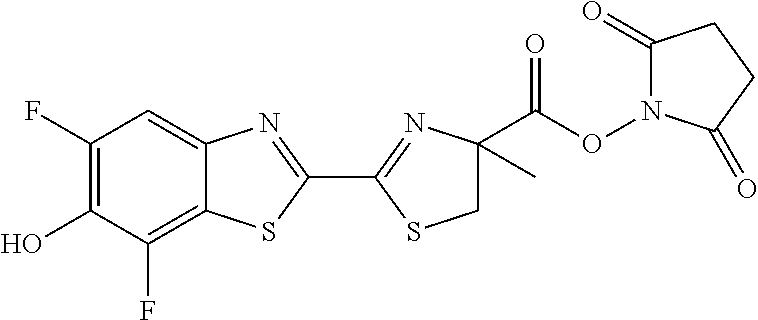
C1(F)=C(O)C(F)=C2C(=C1)N=C(C1=NC(C(=O)ON3C(=O)CCC3=O)(C)CS1)S2
